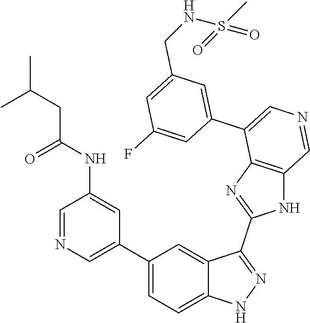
C1(C2=CN=CC(NC(=O)CC(C)C)=C2)=CC=C2C(=C1)C(C1=NC3=C(N1)C=NC=C3C1=CC(CNS(C)(=O)=O)=CC(F)=C1)=NN2
